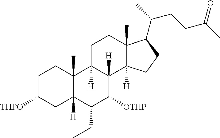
C1C([THPO])CC2([H])C(C)(C1)C1([H])C([H])(C([OTHP])C2CC)C2([H])C(C)(CC1)C(C(CCC(C)=O)C)CC2
